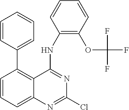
C1(C2=C3C(=CC=C2)N=C(Cl)N=C3NC2=C(OC(F)(F)F)C=CC=C2)=CC=CC=C1
